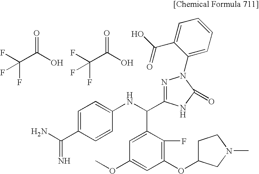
C(C(O)=O)(F)(F)F.C(C(O)=O)(F)(F)F.C1=C(C(=N)N)C=CC(NC(C2=CC(OC)=CC(OC3CCN(C)C3)=C2F)C2=NN(C3=CC=CC=C3C(O)=O)C(=O)N2)=C1
